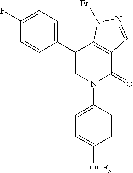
C1(C2=CC=C(F)C=C2)=CN(C2=CC=C([OCF3])C=C2)C(=O)C2=C1N([Et])N=C2
